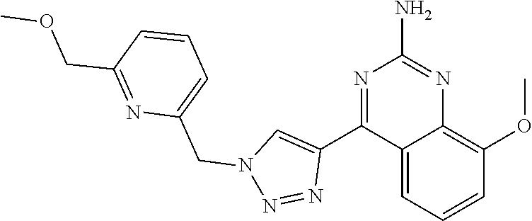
N1=C(C2=CN(CC3=CC=CC(COC)=N3)N=N2)C2=CC=CC(OC)=C2N=C1N
